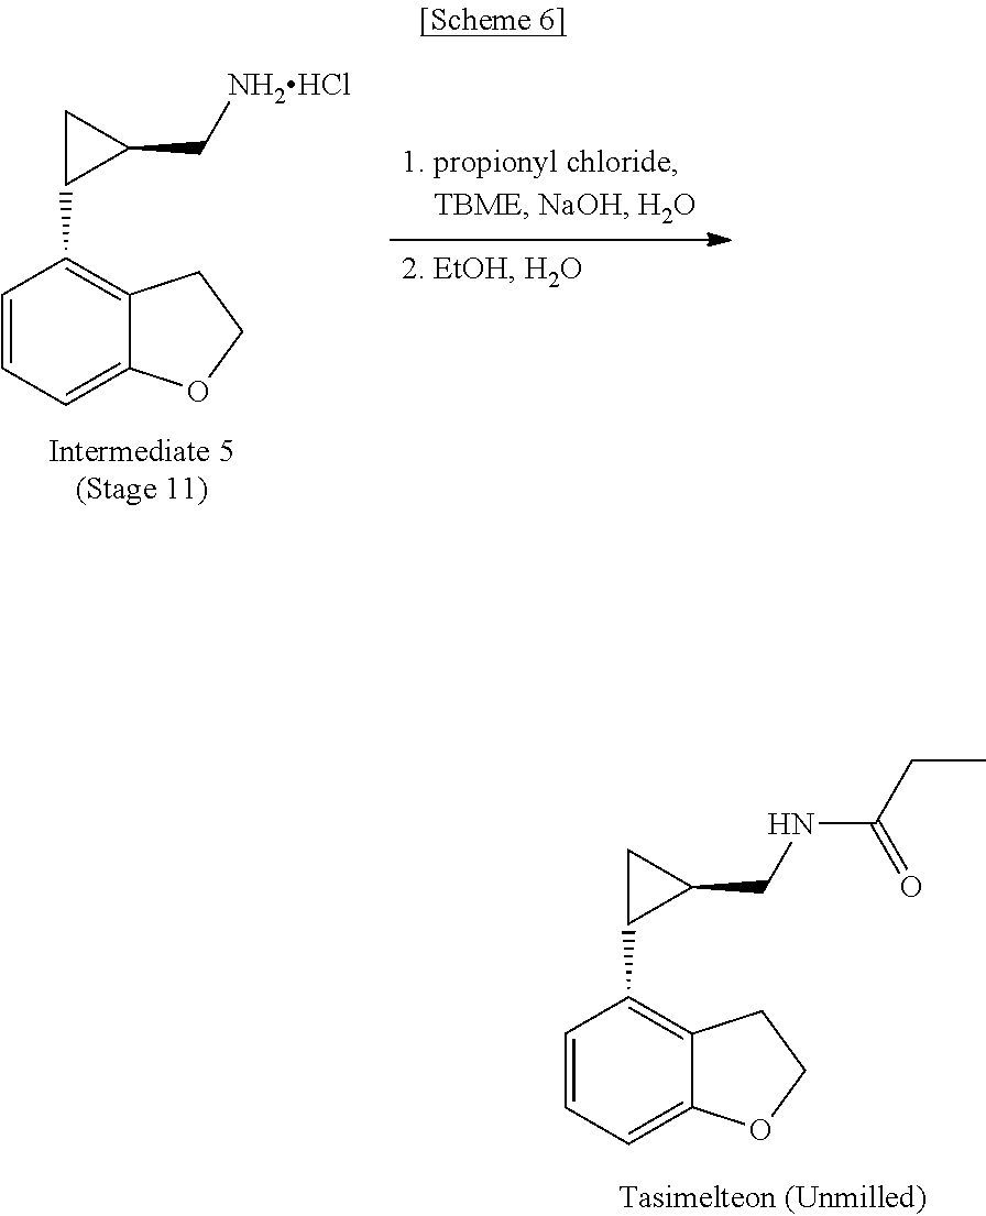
C1=CC=C2C(=C1C1C(CNC(CC)=O)C1)CCO2.C1=CC=C2C(=C1C1C(C[NH2HCl])C1)CCO2
